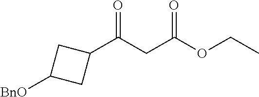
C(C(OCC)=O)C(C1CC([BnO])C1)=O
